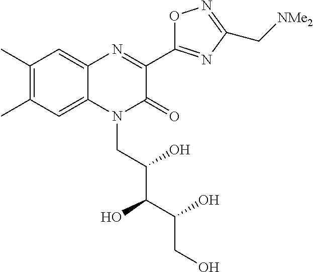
C1(C)=C(C)C=C2C(=C1)N=C(C1=NC(C[NMe2])=NO1)C(=O)N2CC(C(C(CO)O)O)O
